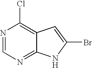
N1=CN=C2C(=C1Cl)C=C(Br)N2
